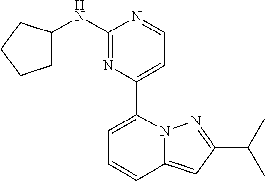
N12C(=CC(C(C)C)=N1)C=CC=C2C1=CC=NC(NC2CCCC2)=N1
